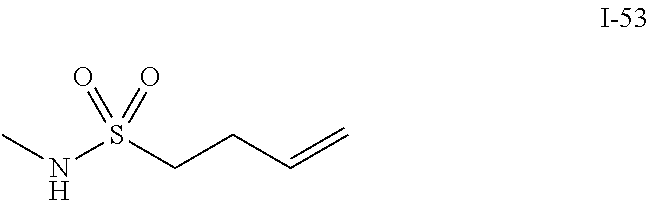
CNS(=O)(=O)CCC=C
